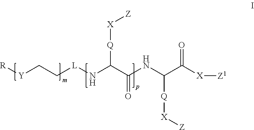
[R][Y]CC[L]NC(C(NC(C([X][Z1])=O)[Q][X][Z])=O)[Q][X][Z]
